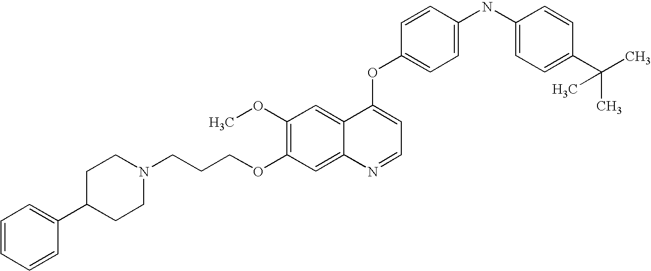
C(COC1=C(OC)C=C2C(=C1)N=CC=C2OC1=CC=C(NC2=CC=C(C(C)(C)C)C=C2)C=C1)CN1CCC(C2=CC=CC=C2)CC1
